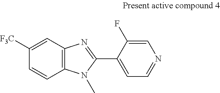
C1=C([F3C])C=CC2=C1N=C(C1=CC=NC=C1F)N2C
